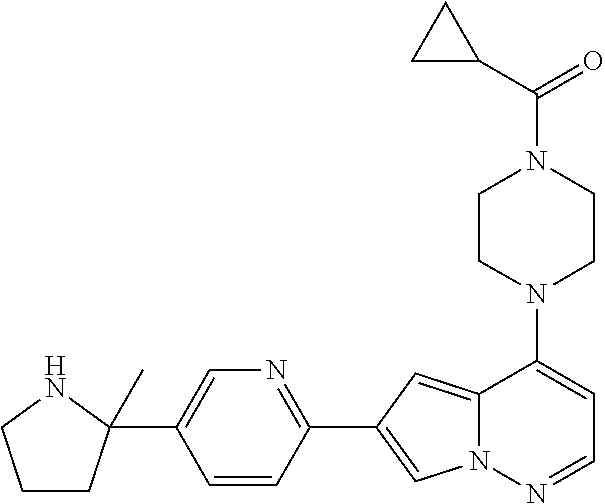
N1(C2=CC=NN3C2=CC(C2=NC=C(C4(C)CCCN4)C=C2)=C3)CCN(C(=O)C2CC2)CC1
